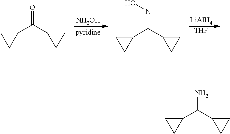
C1(C(C2CC2)=O)CC1.[NH2OH].C1(C(C2CC2)=NO)CC1.[LiAlH4].[THF].C1(C(C2CC2)N)CC1
